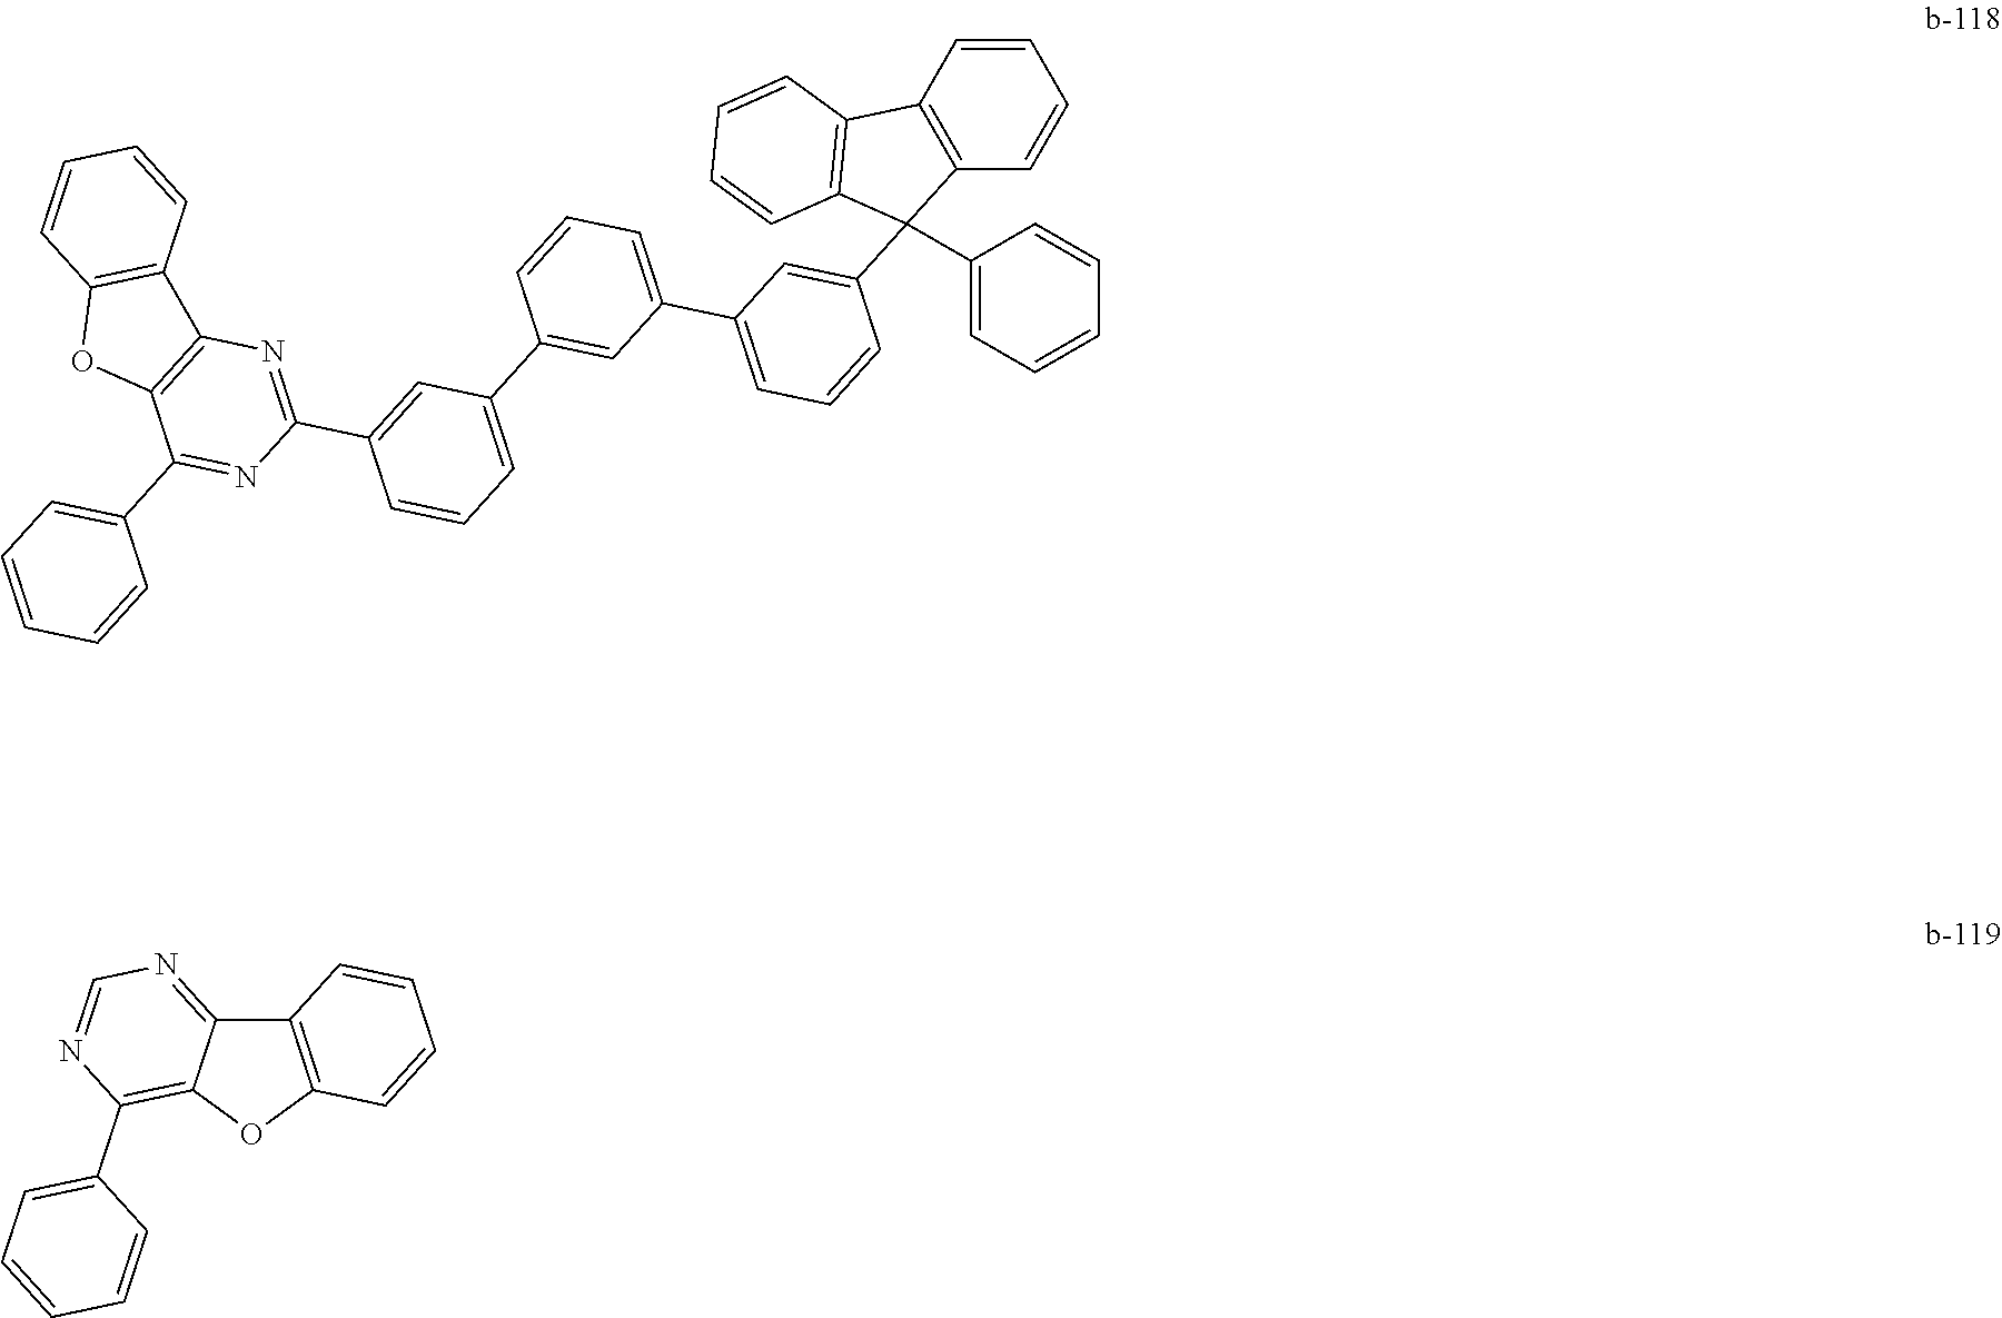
C12=NC=NC(C3=CC=CC=C3)=C1OC1=C2C=CC=C1.C1(C2=NC3=C(OC4=C3C=CC=C4)C(C3=CC=CC=C3)=N2)=CC(C2=CC(C3=CC=CC(C4(C5=CC=CC=C5)C5=C(C=CC=C5)C5=C4C=CC=C5)=C3)=CC=C2)=CC=C1
